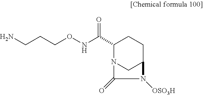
C1(C(NOCCCN)=O)N2CC(CC1)N([OSO3H])C2=O
